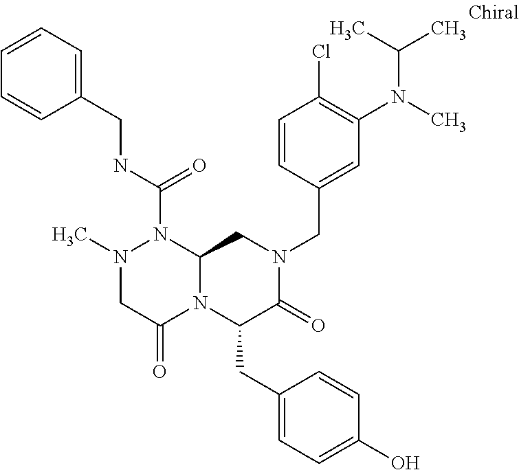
N(C(=O)N1N(C)CC(=O)N2C1CN(CC1=CC(N(C)C(C)C)=C(Cl)C=C1)C(=O)C2CC1=CC=C(O)C=C1)CC1=CC=CC=C1
